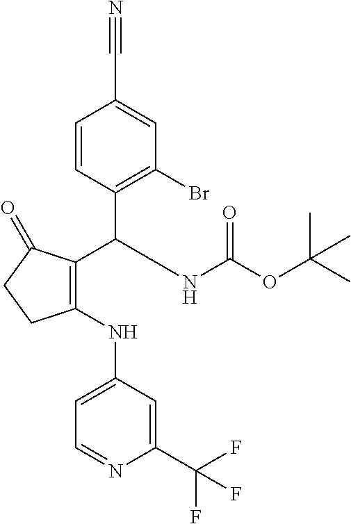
C1(C(C2=C(Br)C=C(C#N)C=C2)NC(OC(C)(C)C)=O)=C(NC2=CC=NC(C(F)(F)F)=C2)CCC1=O
